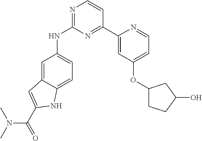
C1(C2=NC(NC3=CC=C4C(=C3)C=C(C(N(C)C)=O)N4)=NC=C2)=CC(OC2CCC(O)C2)=CC=N1
